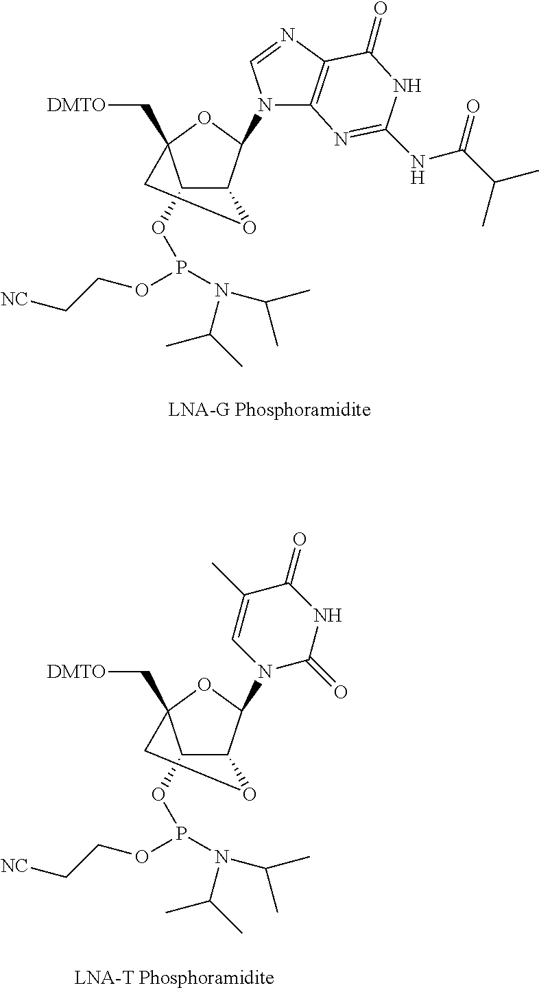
C1(N2C3=C(N=C2)C(=O)NC(NC(C(C)C)=O)=N3)OC2(C[DMTO])C(OP(N(C(C)C)C(C)C)OCC[NC])C1OC2.C1(N2C=C(C)C(=O)NC2=O)OC2(C[DMTO])C(OP(N(C(C)C)C(C)C)OCC[NC])C1OC2
